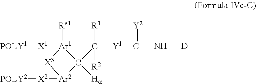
[Y1](C(N[D])=[Y2])C([R1])([R2])C1([Ha])[Ar1]([X1][POLY1])([Re1])[X3][Ar2]1[X2][POLY2]
